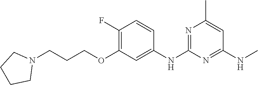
C1(NC)=NC(NC2=CC(OCCCN3CCCC3)=C(F)C=C2)=NC(C)=C1
